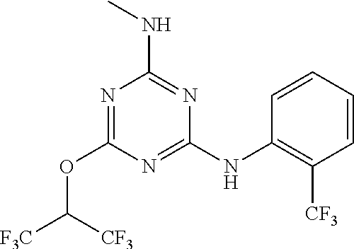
N1=C(NC2=C([CF3])C=CC=C2)N=C(NC)N=C1OC([F3C])[CF3]
